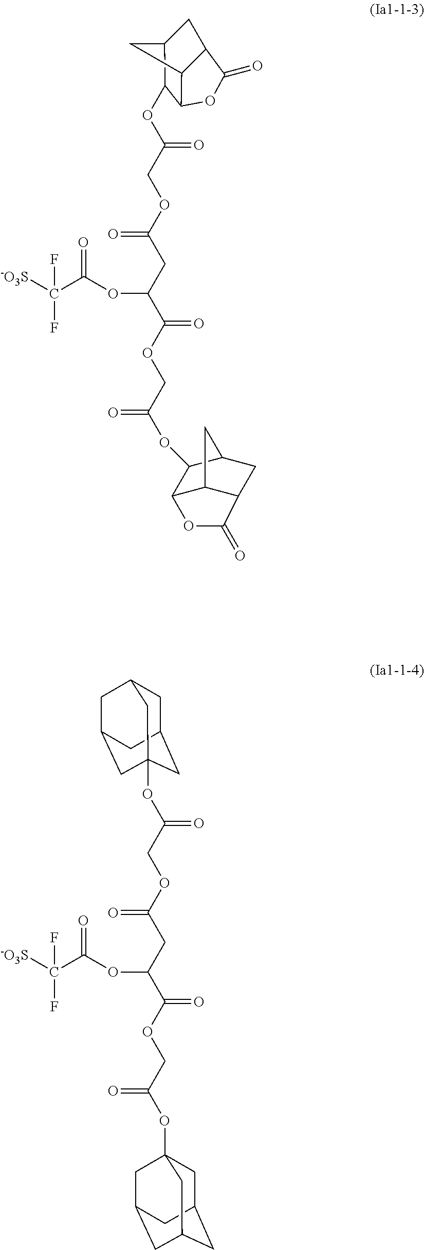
C1C2CC3(OC(COC(CC(C(OCC(OC45CC6CC(CC(C4)C6)C5)=O)=O)OC(C([-O3S])(F)F)=O)=O)=O)CC(CC1C3)C2.O(C(COC(CC(C(OCC(=O)OC1C2C3C(CC1C3)C(=O)O2)=O)OC(C([-O3S])(F)F)=O)=O)=O)C1C2C3C(CC1C3)C(=O)O2
